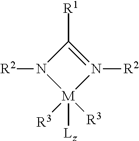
N1([R2])=C([R1])N([R2])[M]1([Lz])([R3])[R3]
